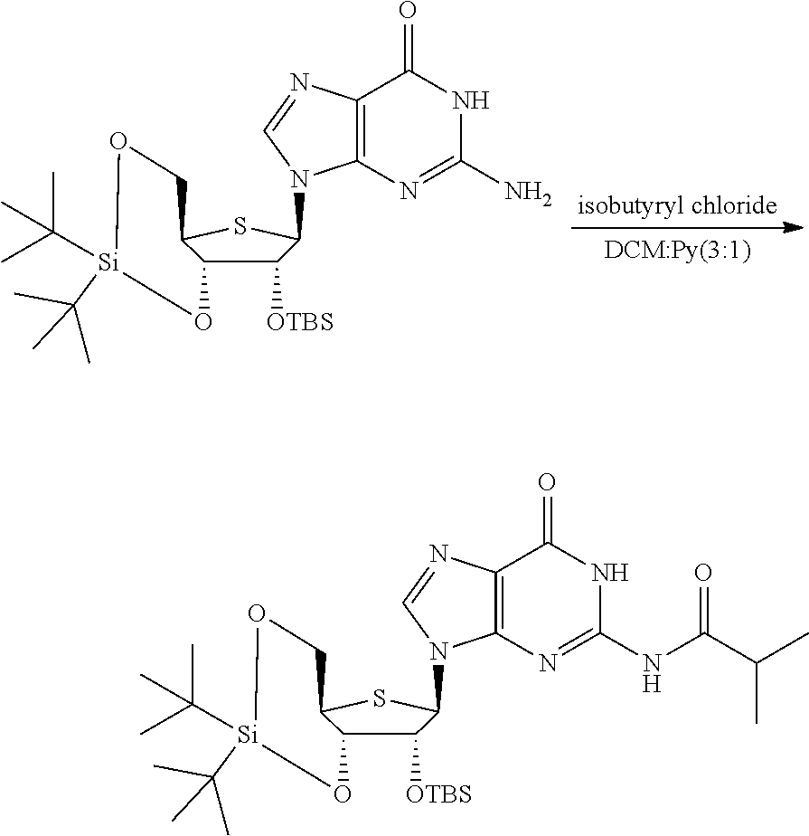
[OTBS]C1C2O[Si](C(C)(C)C)(C(C)(C)C)OCC2SC1N1C2=C(N=C1)C(=O)NC(N)=N2.C12=C(N=CN1C1C([OTBS])C3O[Si](C(C)(C)C)(C(C)(C)C)OCC3S1)C(=O)NC(NC(C(C)C)=O)=N2
